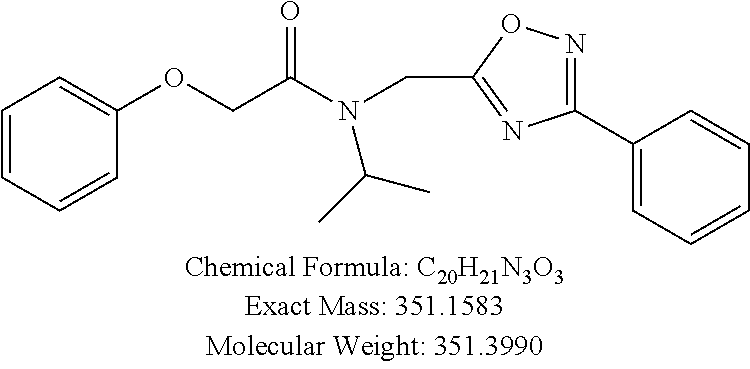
O(CC(N(CC1=NC(C2=CC=CC=C2)=NO1)C(C)C)=O)C1=CC=CC=C1
